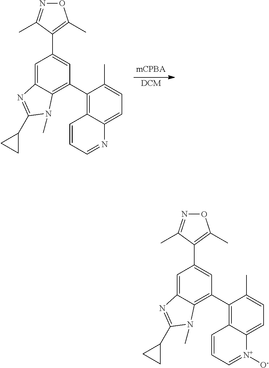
[DCM].C1=C2C(=C(C3=C4C(=CC=C3C)N=CC=C4)C=C1C1=C(C)ON=C1C)N(C)C(C1CC1)=N2.C1=C2C(=C(C3=C4C(=CC=C3C)[N+]([O-])=CC=C4)C=C1C1=C(C)ON=C1C)N(C)C(C1CC1)=N2
